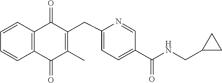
C1=CC2=C(C=C1)C(=O)C(C)=C(CC1=CC=C(C(NCC3CC3)=O)C=N1)C2=O
